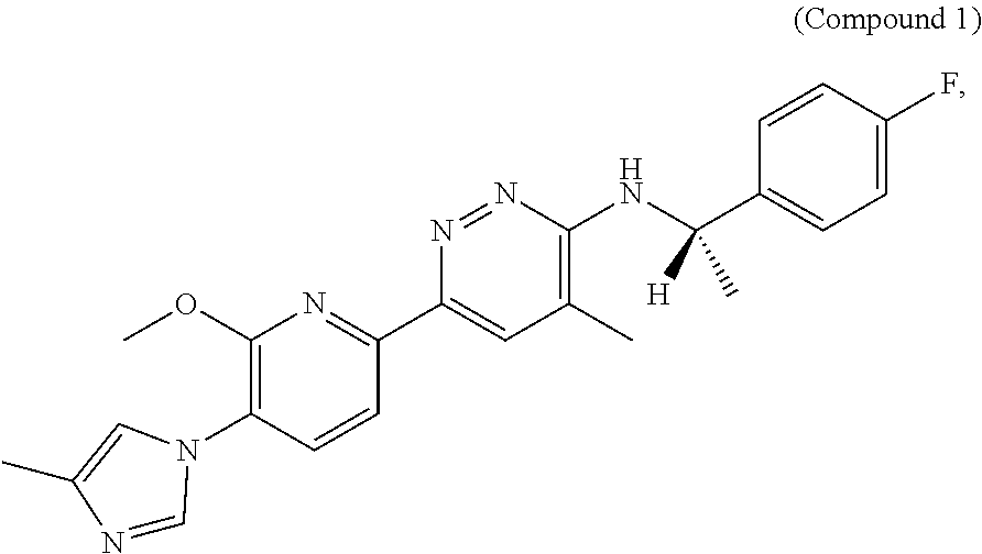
C1=C(F)C=CC(C(NC2=C(C)C=C(C3=NC(OC)=C(N4C=NC(C)=C4)C=C3)N=N2)([H])C)=C1
